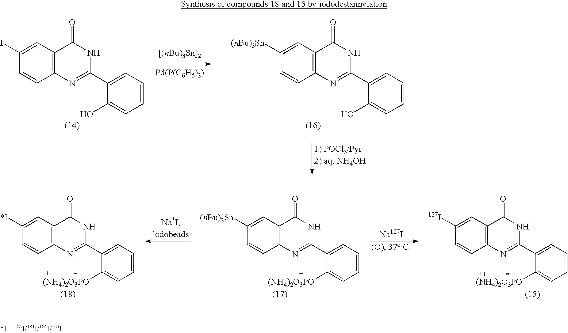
C1(I)=CC2=C(C=C1)N=C(C1=CC=CC=C1O)NC2=O.[Pd(P(C6H5)3)].C1([(nBu)3Sn])=CC2=C(C=C1)N=C(C1=CC=CC=C1O)NC2=O.C1([(nBu)3Sn])=CC2=C(C=C1)N=C(C1=CC=CC=C1[(NH4)2O3PO])NC2=O.[Na127I].C1([*I])=CC2=C(C=C1)N=C(C1=CC=CC=C1[(NH4)2O3PO])NC2=O.C1([127I])=CC2=C(C=C1)N=C(C1=CC=CC=C1[(NH4)2O3PO])NC2=O
